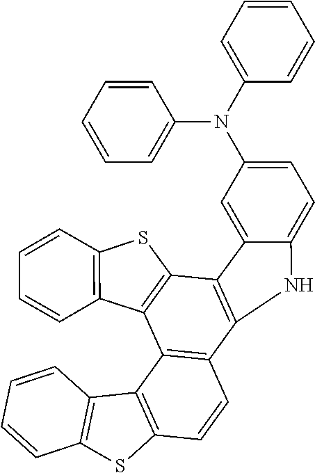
C1=CC2=C(C3=C1C1=C(C4=C3C3=C(C=CC=C3)S4)C3=CC(N(C4=CC=CC=C4)C4=CC=CC=C4)=CC=C3N1)C1=C(S2)C=CC=C1
